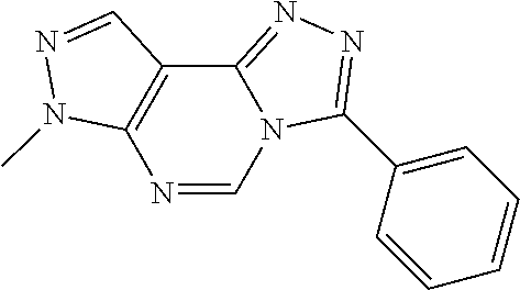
N1=CN2C(=NN=C2C2=CC=CC=C2)C2=C1N(C)N=C2
